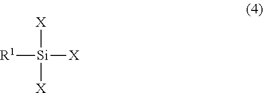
[R1][Si]([X])([X])[X]
